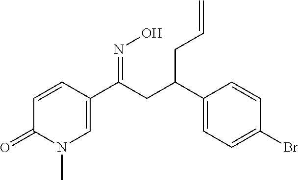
C1=CC(C(CC(C2=CC=C(Br)C=C2)CC=C)=NO)=CN(C)C1=O
